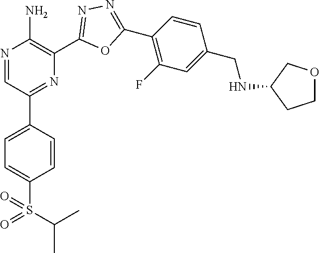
N1=CC(C2=CC=C(S(=O)(C(C)C)=O)C=C2)=NC(C2=NN=C(C3=C(F)C=C(CNC4CCOC4)C=C3)O2)=C1N
